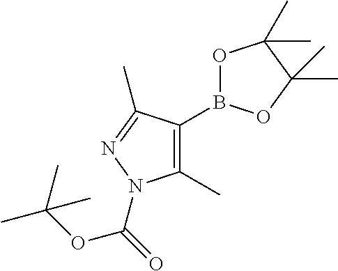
C1(C)=C(B2OC(C)(C)C(C)(C)O2)C(C)=NN1C(OC(C)(C)C)=O
